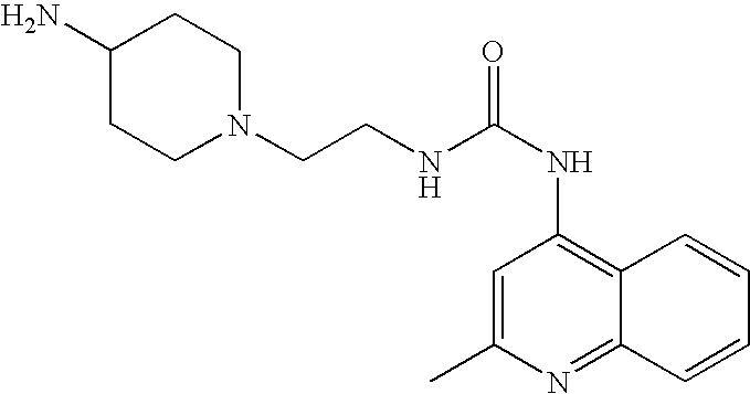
C1(C)=CC(NC(=O)NCCN2CCC(N)CC2)=C2C(=N1)C=CC=C2
